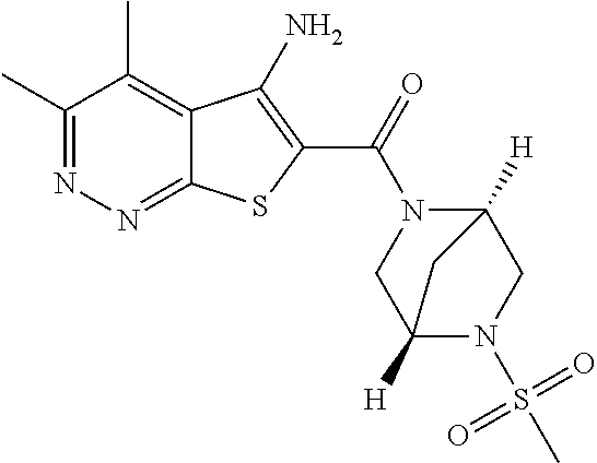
C1(C)=NN=C2C(=C1C)C(N)=C(C(=O)N1CC3([H])N(S(C)(=O)=O)CC1([H])C3)S2
